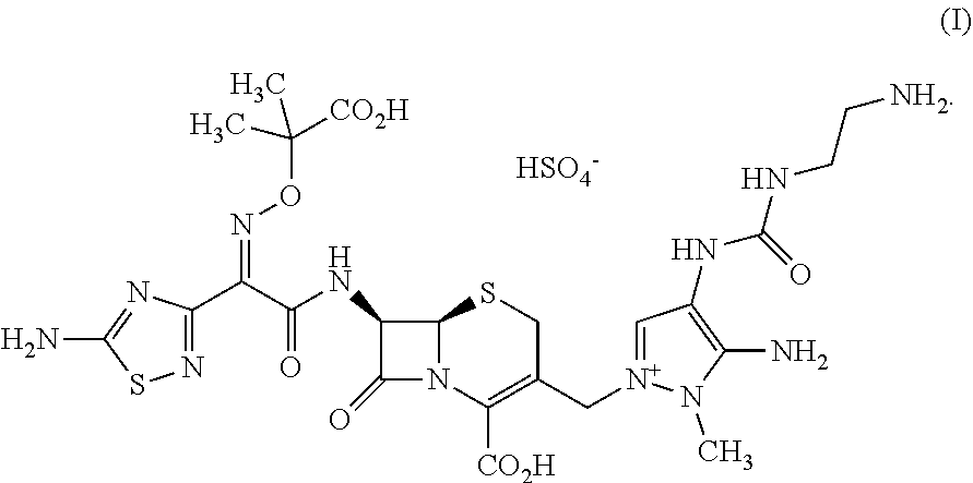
N1=C(C(=NOC(C)([CO2H])C)C(=O)NC2C(=O)N3C2SCC(C[N+]2=CC(NC(=O)NCC[NH2])=C(N)N2C)=C3[CO2H])N=C(N)S1.[HSO4-]
